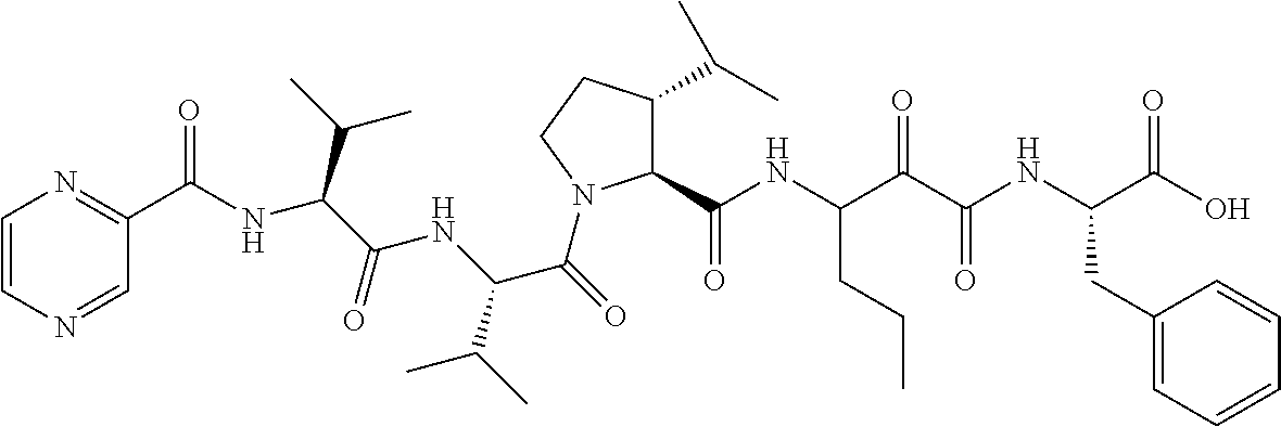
C1=CN=CC(C(=O)NC(C(C)C)C(NC(C(C)C)C(=O)N2C(C(NC(C(C(NC(C(O)=O)CC3=CC=CC=C3)=O)=O)CCC)=O)C(C(C)C)CC2)=O)=N1
